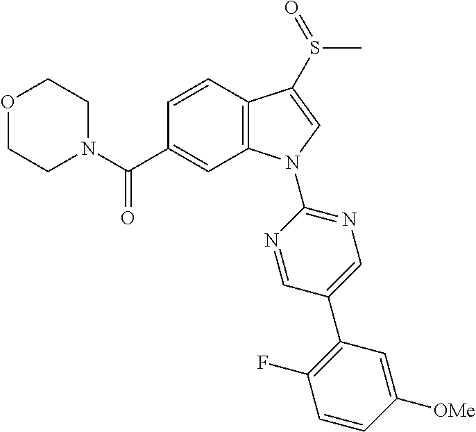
N1(C(C2=CC3=C(C=C2)C(S(C)=O)=CN3C2=NC=C(C3=C(F)C=CC([OMe])=C3)C=N2)=O)CCOCC1
